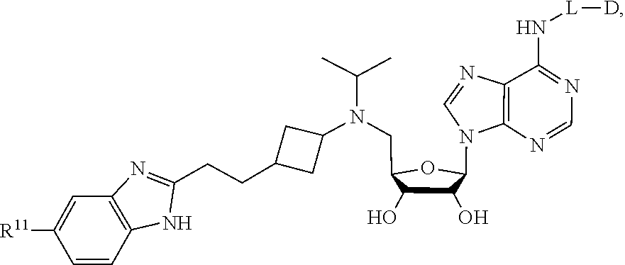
CC(C)N(C1CC(CCC2=NC3=C(N2)C=CC([R11])=C3)C1)CC1C(O)C(O)C(N2C=NC3=C2N=CN=C3N[L][D])O1
